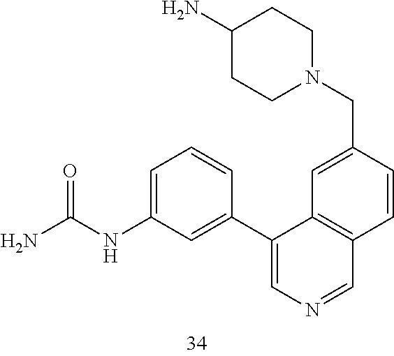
C1(N)CCN(CC2=CC3=C(C=C2)C=NC=C3C2=CC(NC(N)=O)=CC=C2)CC1
